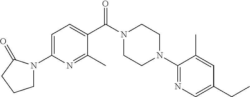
C1=C(N2CCCC2=O)N=C(C)C(C(N2CCN(C3=NC=C(CC)C=C3C)CC2)=O)=C1
